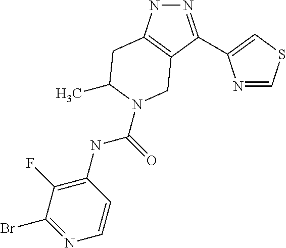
N1N=C(C2=CSC=N2)C2=C1CC(C)N(C(=O)NC1=C(F)C(Br)=NC=C1)C2
